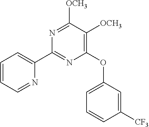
C1(C2=NC(OC3=CC=CC([CF3])=C3)=C([OCH3])C([OCH3])=N2)=CC=CC=N1
